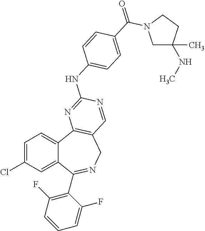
C1=C(Cl)C=C2C(=C1)C1=C(CN=C2C2=C(F)C=CC=C2F)C=NC(NC2=CC=C(C(=O)N3CC(C)(NC)CC3)C=C2)=N1
